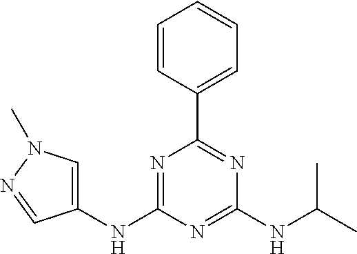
C1=CC(C2=NC(NC(C)C)=NC(NC3=CN(C)N=C3)=N2)=CC=C1
